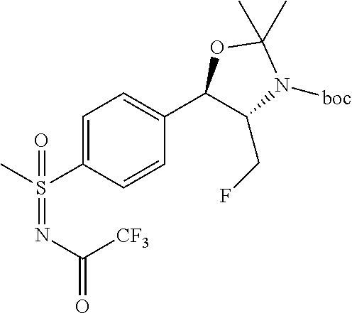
C1=C(S(C)(=NC(=O)[CF3])=O)C=CC(C2C(CF)N([boc])C(C)(C)O2)=C1
